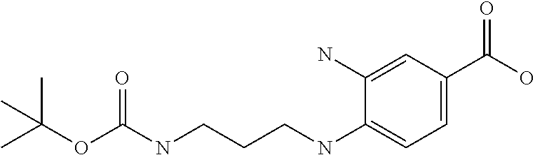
C1=C(C(O)=O)C=C(N)C(NCCCNC(OC(C)(C)C)=O)=C1
